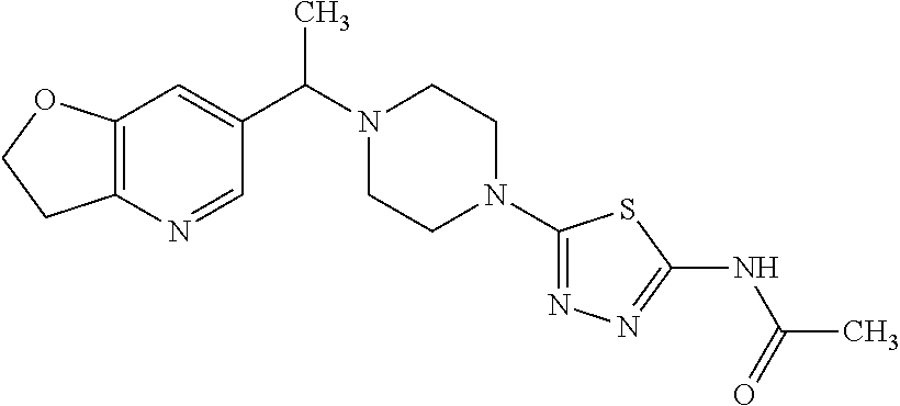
C12=C(N=CC(C(C)N3CCN(C4=NN=C(NC(C)=O)S4)CC3)=C1)CCO2
